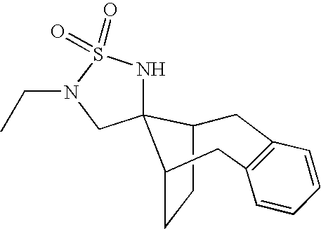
C1C2CCC(C23NS(=O)(=O)N(CC)C3)CC2=C1C=CC=C2
